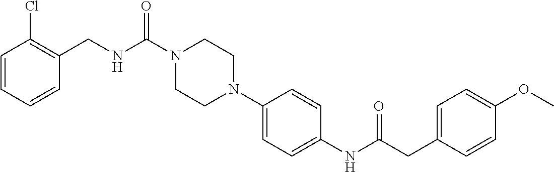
C1(CNC(N2CCN(C3=CC=C(NC(CC4=CC=C(OC)C=C4)=O)C=C3)CC2)=O)=C(Cl)C=CC=C1
